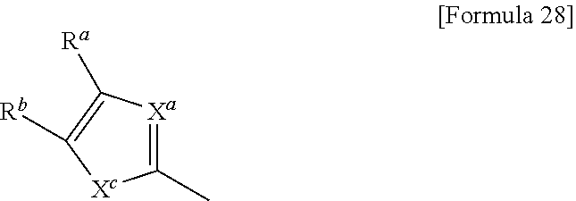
C1(C)=[Xa]C([Ra])=C([Rb])[Xc]1
